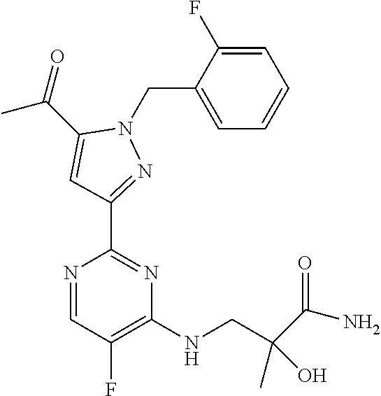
N1=CC(F)=C(NCC(C(N)=O)(C)O)N=C1C1=NN(CC2=CC=CC=C2F)C(C(=O)C)=C1
